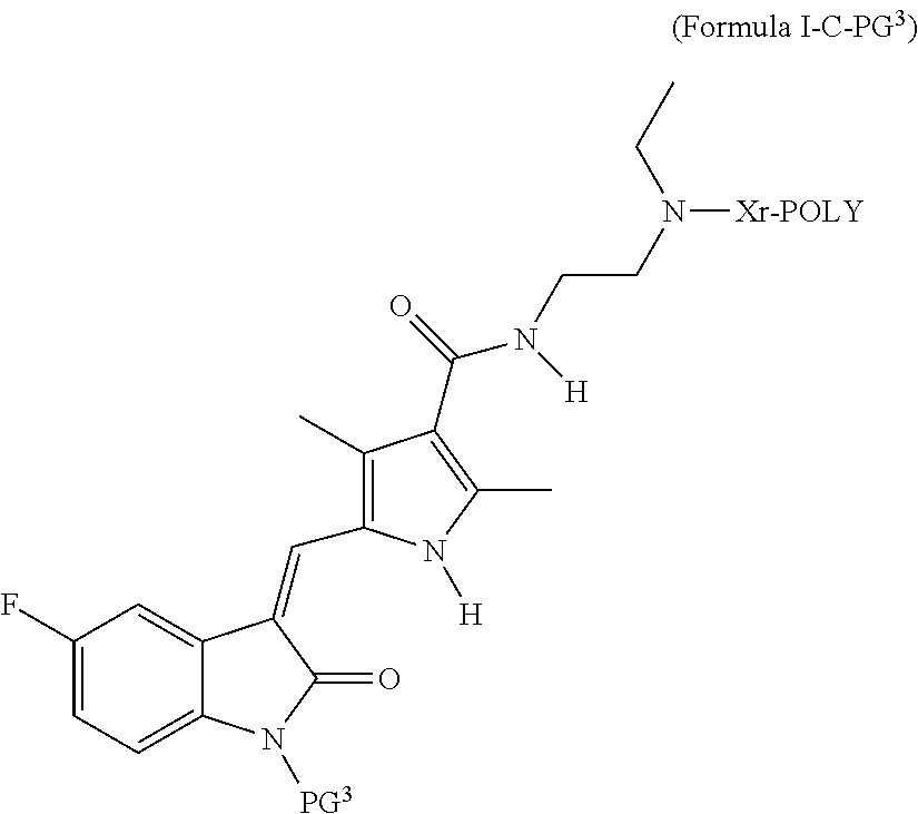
C1(F)=CC=C2C(=C1)C(=CC1=C(C)C(C(N([H])CCN(CC)[Xr-POLY])=O)=C(C)N1[H])C(=O)N2[PG3]
